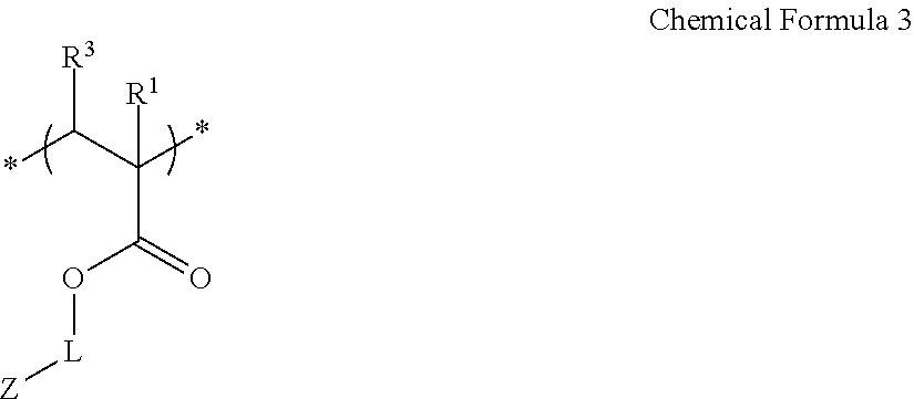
[R3]C(C(*)(C(=O)O[L][Z])[R1])*
